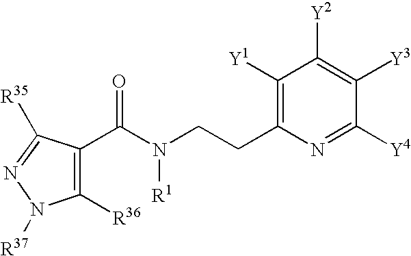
C1([R36])=C(C(=O)N([R1])CCC2=C([Y1])C([Y2])=C([Y3])C([Y4])=N2)C([R35])=NN1[R37]
